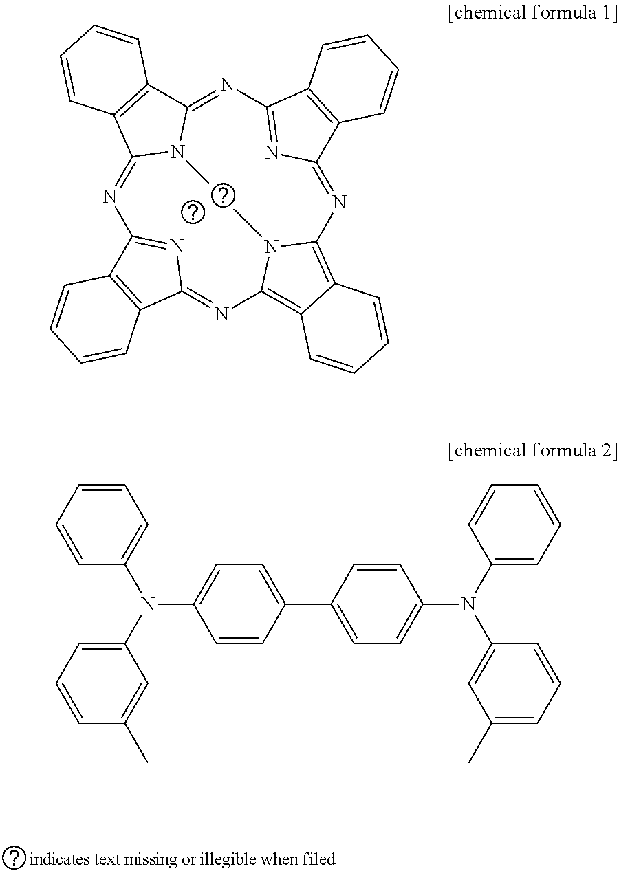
N1=C2N3C(=NC4=NC(=NC5=C6C(=C(N5C3)N=C3N=C1C1=C3C=CC=C1)C=CC=C6)C1=C4C=CC=C1)C1=C2C=CC=C1.N(C1=CC=C(C2=CC=C(N(C3=CC=CC=C3)C3=CC(C)=CC=C3)C=C2)C=C1)(C1=CC=CC(C)=C1)C1=CC=CC=C1
